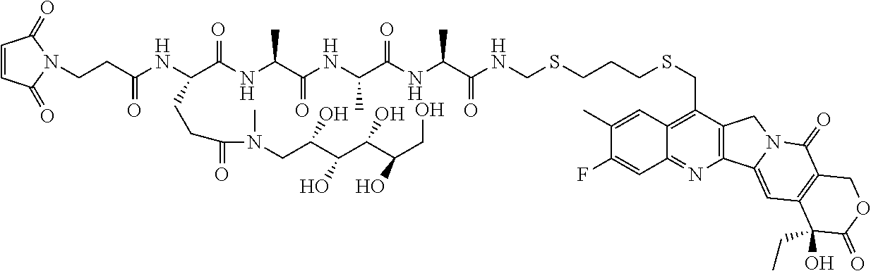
C1(C)=CC2=C(CSCCCSCNC(C(NC(C(NC(C(NC(C(NC(CCN3C(=O)C=CC3=O)=O)CCC(=O)N(C)CC(C(C(C(CO)O)O)O)O)=O)C)=O)C)=O)C)=O)C3=C(N=C2C=C1F)C1=CC2=C(C(=O)N1C3)COC(=O)C2(O)CC
